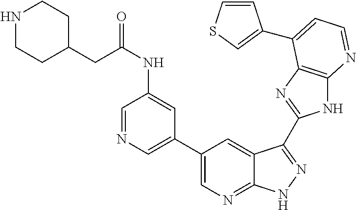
C1(C2=CN=CC(NC(CC3CCNCC3)=O)=C2)=CN=C2C(=C1)C(C1=NC3=C(N1)N=CC=C3C1=CSC=C1)=NN2
